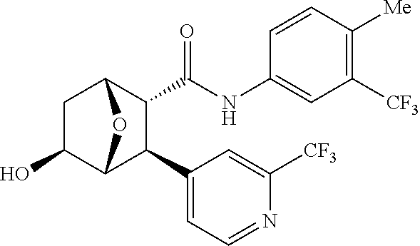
OC1CC2C(C(NC3=CC([CF3])=C([Me])C=C3)=O)C(C3=CC=NC([CF3])=C3)C1O2
